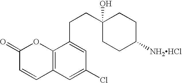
C12=C(C=C(Cl)C=C1CCC1(O)CCC([NH2HCl])CC1)C=CC(=O)O2
